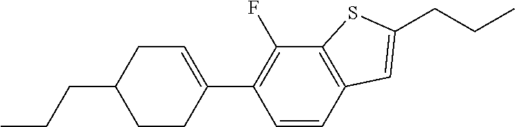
CCCC1CCC(C2=C(F)C3=C(C=C2)C=C(CCC)S3)=CC1
